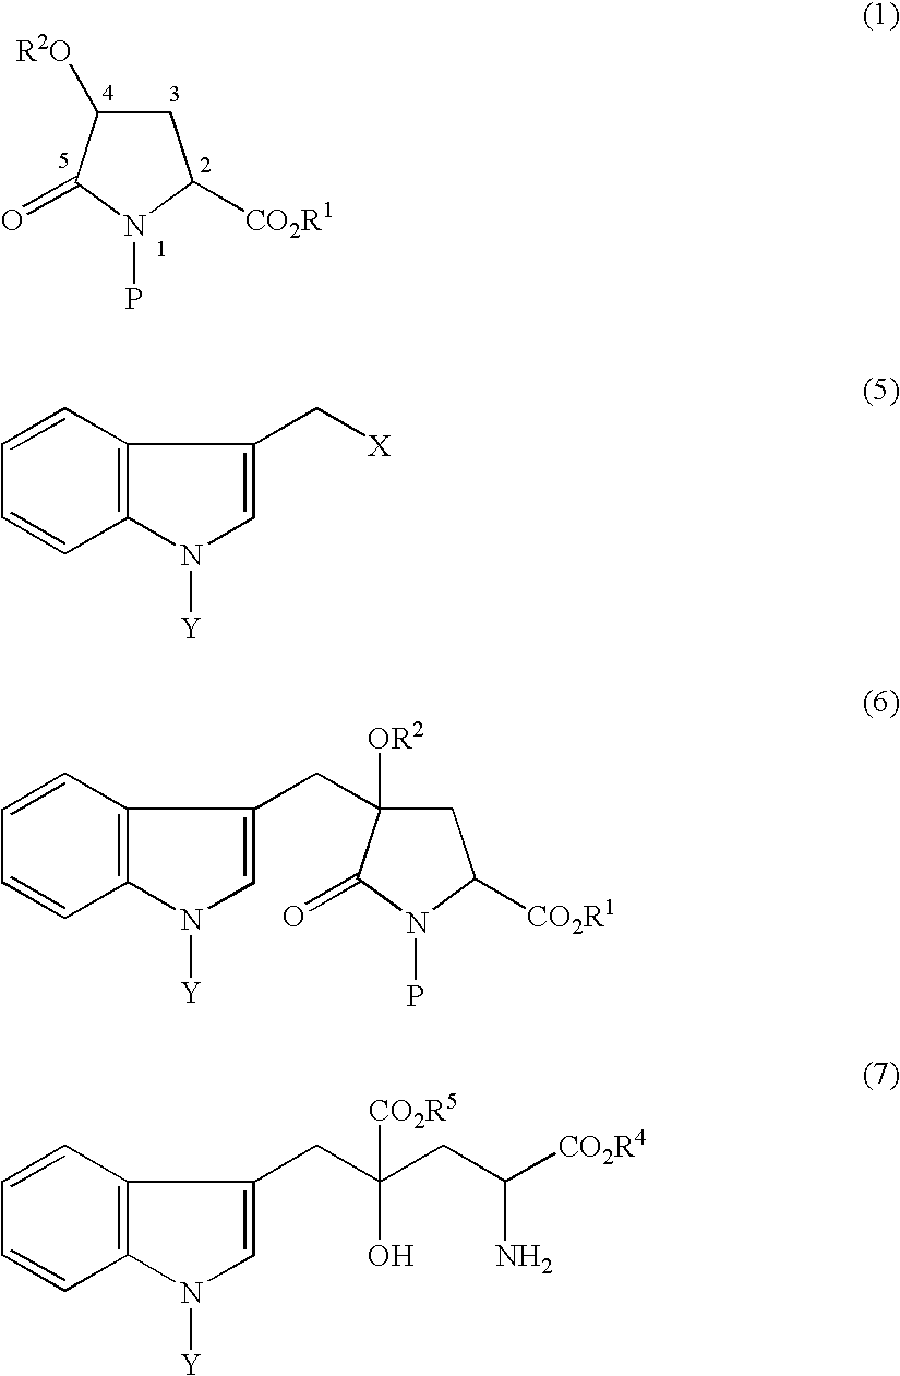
C1C([R2O])C(=O)N(P)C1[CO2R1].C1=CC=CC2=C1C(CC(CC([CO2R4])N)(O)[CO2R5])=CN2[Y].C1=CC=CC2=C1C(CC1([OR2])CC([CO2R1])N(P)C1=O)=CN2[Y].C1=CC=CC2=C1C(C[X])=CN2[Y]
